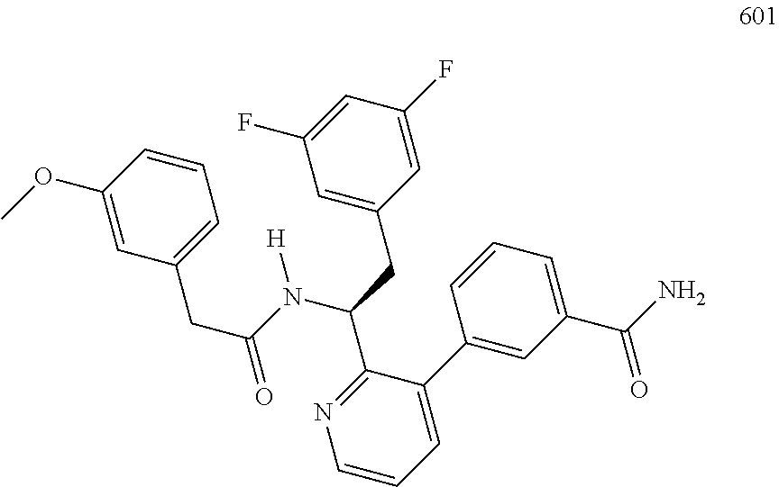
C1=C(F)C=C(CC(N([H])C(CC2=CC=CC(OC)=C2)=O)C2=NC=CC=C2C2=CC(C(=O)N)=CC=C2)C=C1F
